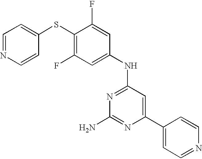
C1=NC=CC(SC2=C(F)C=C(NC3=NC(N)=NC(C4=CC=NC=C4)=C3)C=C2F)=C1
